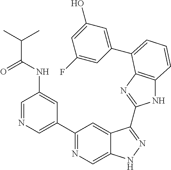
C1(C2=NC=C3C(=C2)C(C2=NC4=C(N2)C=CC=C4C2=CC(O)=CC(F)=C2)=NN3)=CN=CC(NC(=O)C(C)C)=C1
